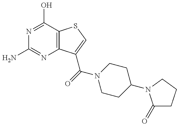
NC1=NC2=C(C(O)=N1)SC=C2C(=O)N1CCC(N2C(=O)CCC2)CC1
